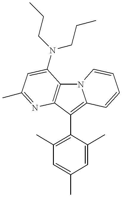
N12C3=C(C(C4=C(C)C=C(C)C=C4C)=C1C=CC=C2)N=C(C)C=C3N(CCC)CCC
